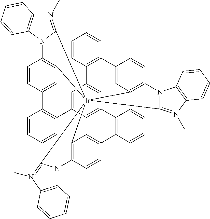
C12=C3C=CC(=C1)C1=C(C=CC=C1)C1=CC4=CC(=C1)C1=C(C=CC=C1)C1=CC5=C(C=C1)N1C(=N(C)C6=C1C=CC=C6)[Ir]251(C2=C(C=CC(=C2)C2=C4C=CC=C2)N2C1=N(C)C1=C2C=CC=C1)C1=N(C)C2=C(N31)C=CC=C2
